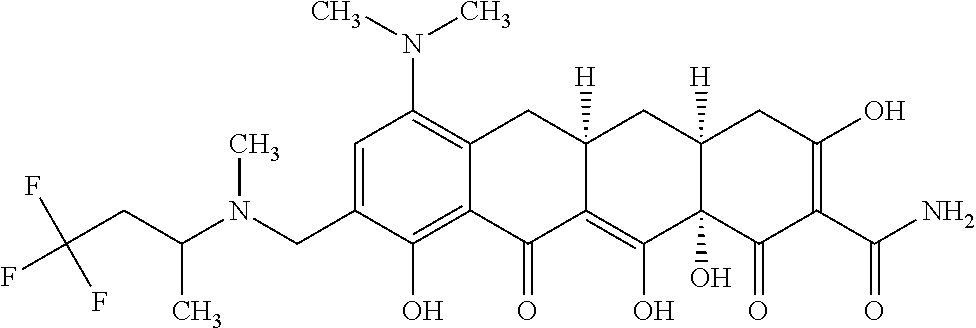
C1=C(CN(C(CC(F)(F)F)C)C)C(O)=C2C(=C1N(C)C)CC1([H])C(=C(O)C3(O)C([H])(C1)CC(O)=C(C(N)=O)C3=O)C2=O
